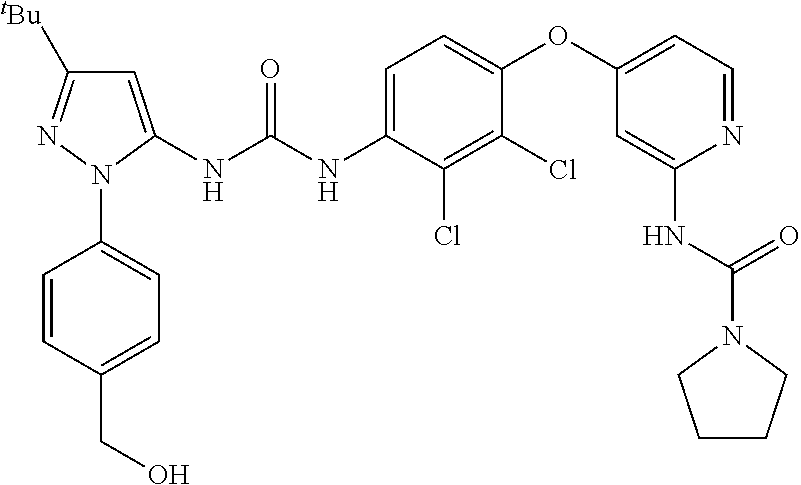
C1=C(NC(NC2=CC=C(OC3=CC=NC(NC(N4CCCC4)=O)=C3)C(Cl)=C2Cl)=O)N(C2=CC=C(CO)C=C2)N=C1[tBu]
